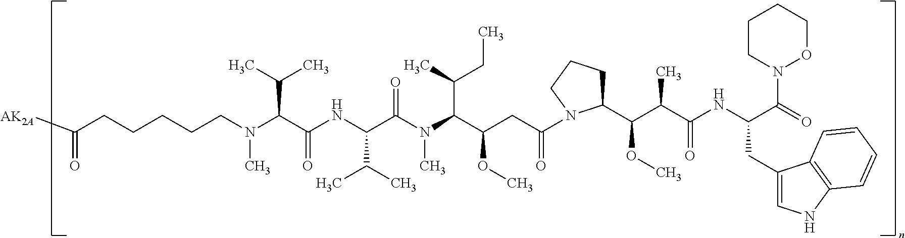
N(C)(C(C(NC(C(N(C(C(CC(=O)N1C(C(C(C(NC(CC2=CNC3=C2C=CC=C3)C(=O)N2OCCCC2)=O)C)OC)CCC1)OC)C(C)CC)C)=O)C(C)C)=O)C(C)C)CCCCCC([AK2A])=O
